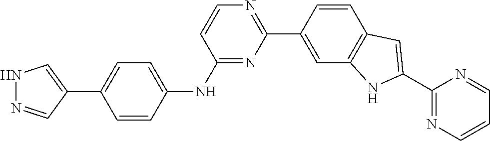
N1=C(NC2=CC=C(C3=CNN=C3)C=C2)C=CN=C1C1=CC2=C(C=C1)C=C(C1=NC=CC=N1)N2
